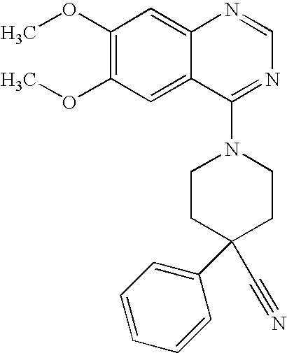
C1(OC)=C(OC)C=C2C(=C1)N=CN=C2N1CCC(C#N)(C2=CC=CC=C2)CC1
